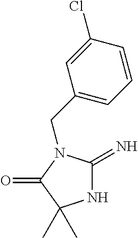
C1=C(Cl)C=CC=C1CN1C(=N)NC(C)(C)C1=O
